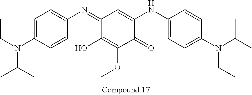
C1=C(N(CC)C(C)C)C=CC(N=C2C(O)=C(OC)C(=O)C(NC3=CC=C(N(C(C)C)CC)C=C3)=C2)=C1
